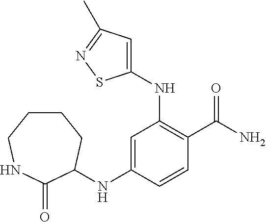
C1(NC2C(=O)NCCCC2)=CC(NC2=CC(C)=NS2)=C(C(N)=O)C=C1
